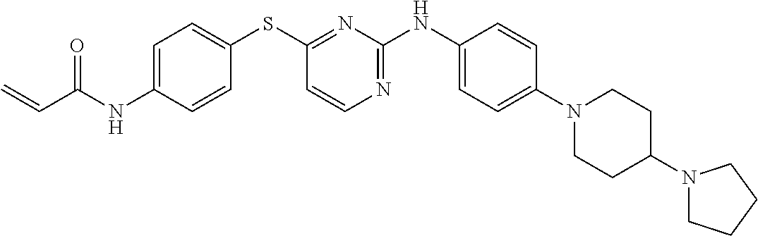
C1=C(NC(C=C)=O)C=CC(SC2=NC(NC3=CC=C(N4CCC(N5CCCC5)CC4)C=C3)=NC=C2)=C1
